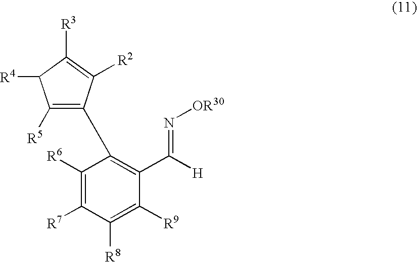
C1([R5])=C(C2=C(C(=N[OR30])[H])C([R9])=C([R8])C([R7])=C2[R6])C([R2])=C([R3])C1[R4]
